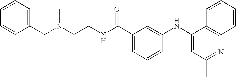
N(CCNC(C1=CC=CC(NC2=CC(C)=NC3=C2C=CC=C3)=C1)=O)(C)CC1=CC=CC=C1
